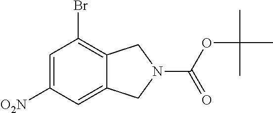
C1=C([O2N])C=C2C(=C1Br)CN(C(OC(C)(C)C)=O)C2
